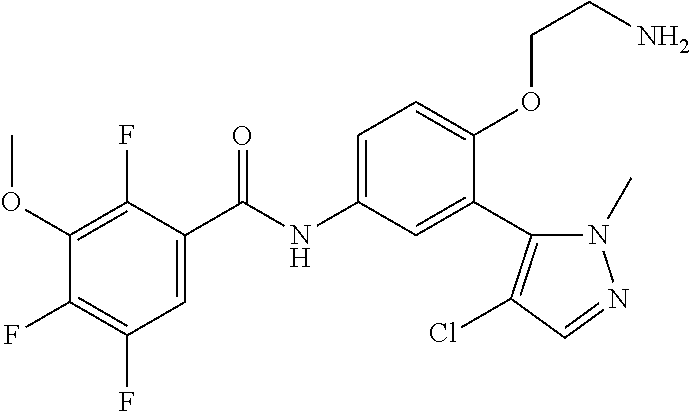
C1=C(C(=O)NC2=CC=C(OCCN)C(C3=C(Cl)C=NN3C)=C2)C(F)=C(OC)C(F)=C1F
